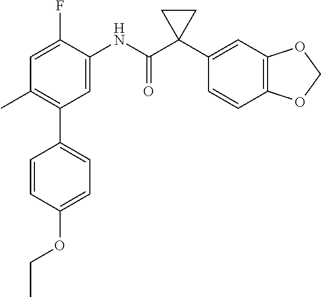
C1=C(NC(C2(C3=CC4=C(C=C3)OCO4)CC2)=O)C(F)=CC(C)=C1C1=CC=C(OCC)C=C1
